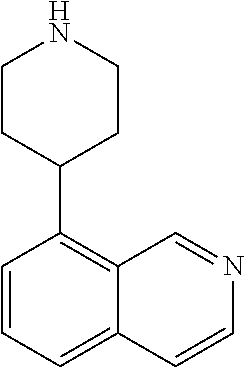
C1CC(C2=C3C=NC=CC3=CC=C2)CCN1
